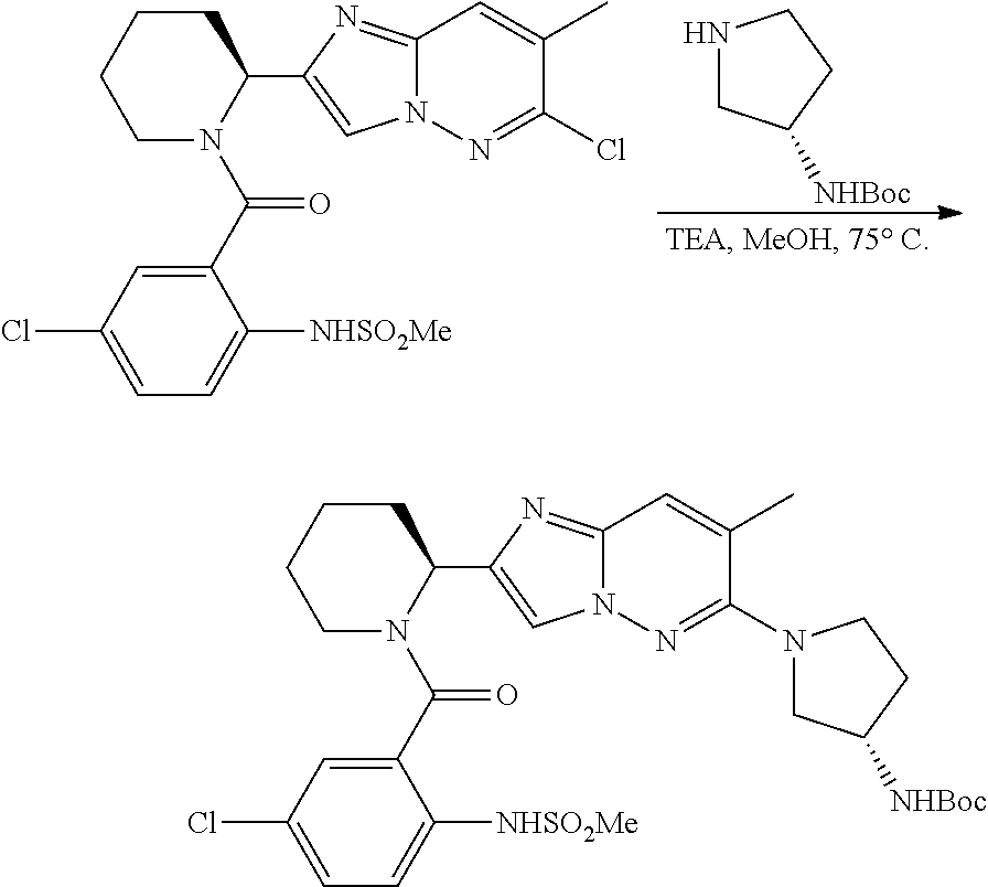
C1CCCN(C(C2=CC(Cl)=CC=C2[NHSO2Me])=O)C1C1=CN2C(=N1)C=C(C)C(Cl)=N2.N1CC([NHBoc])CC1.C1CCCN(C(C2=CC(Cl)=CC=C2[NHSO2Me])=O)C1C1=CN2C(=N1)C=C(C)C(N1CC([NHBoc])CC1)=N2
